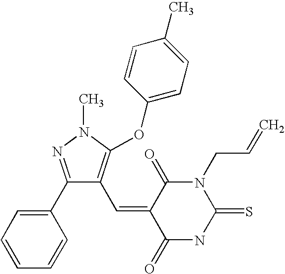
C1(C2=CC=CC=C2)=NN(C)C(OC2=CC=C(C)C=C2)=C1C=C1C(=O)NC(=S)N(CC=C)C1=O
